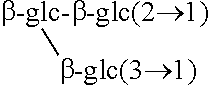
[b-glc-b-glc(21)][b-glc(31)]
